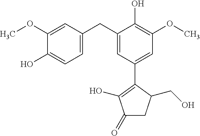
C1=C(CC2=CC(C3=C(O)C(=O)CC3CO)=CC(OC)=C2O)C=C(OC)C(O)=C1
